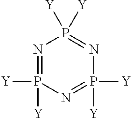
N1=P([Y])([Y])N=P([Y])([Y])N=P1([Y])[Y]
